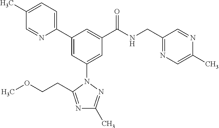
C1(C2=CC(N3N=C(C)N=C3CCOC)=CC(C(NCC3=NC=C(C)N=C3)=O)=C2)=CC=C(C)C=N1
